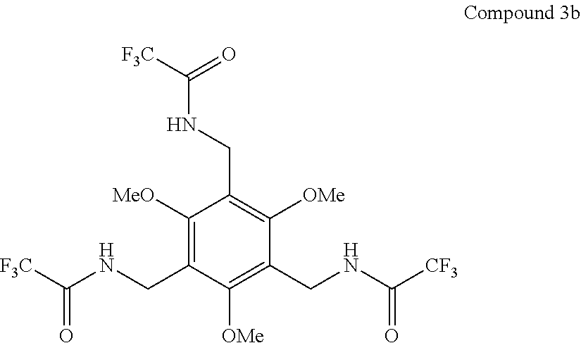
C1([MeO])=C(CNC([F3C])=O)C([OMe])=C(CNC([CF3])=O)C([OMe])=C1CNC([F3C])=O
